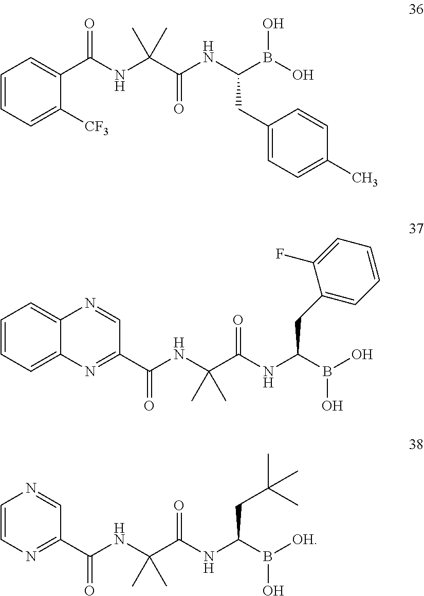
C1=CC=C(C(NC(C(NC(B(O)O)CC2=CC=C(C)C=C2)=O)(C)C)=O)C([CF3])=C1.C12=CC=CC=C1N=C(C(NC(C(NC(B(O)O)CC1=CC=CC=C1F)=O)(C)C)=O)C=N2.C1=CN=C(C(NC(C(NC(B([OH])O)CC(C)(C)C)=O)(C)C)=O)C=N1
